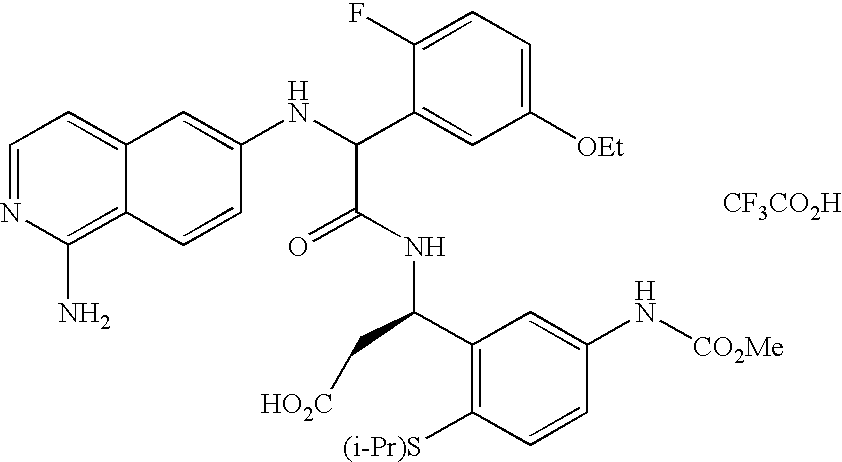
C1=NC(N)=C2C(=C1)C=C(NC(C1=CC([OEt])=CC=C1F)C(=O)NC(C1=C([(i-Pr)S])C=CC(N[CO2Me])=C1)C[HO2C])C=C2.[CF3CO2H]
